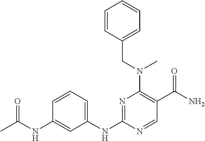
CC(NC1=CC(NC2=NC(N(CC3=CC=CC=C3)C)=C(C(N)=O)C=N2)=CC=C1)=O
